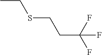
CCSCCC(F)(F)F
